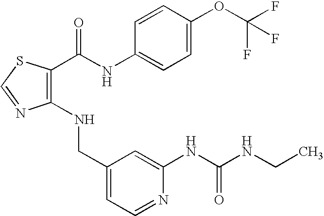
C1(CNC2=C(C(=O)NC3=CC=C(OC(F)(F)F)C=C3)SC=N2)=CC=NC(NC(NCC)=O)=C1
